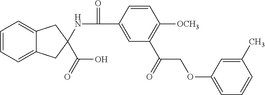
C1=CC=C2C(=C1)CC(C(O)=O)(NC(C1=CC(C(COC3=CC=CC(C)=C3)=O)=C([OCH3])C=C1)=O)C2
